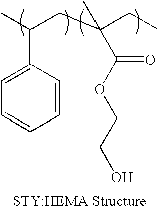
C(C1=CC=CC=C1)(C)CC(CC)(C)C(OCCO)=O
